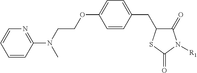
C1=CC(N(CCOC2=CC=C(CC3C(=O)N([R1])C(=O)S3)C=C2)C)=NC=C1
